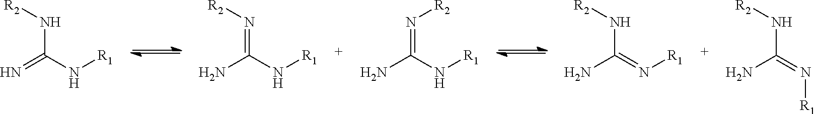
N(C(N[R1])=N)[R2].N(=C(N[R1])N)[R2].N(=C(N[R1])N)[R2].N(C(=N[R1])N)[R2].N(C(=N[R1])N)[R2]
